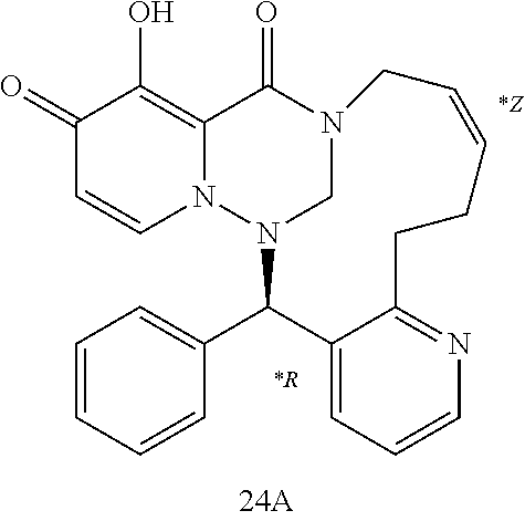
N12CN(C(C3=CC=CC=C3)C3=CC=CN=C3CCC=CC1)N1C=CC(=O)C(O)=C1C2=O
